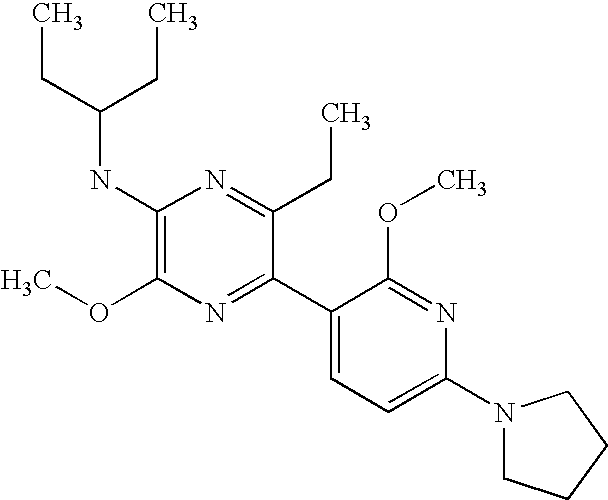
CCC(NC1=C(OC)N=C(C2=CC=C(N3CCCC3)N=C2OC)C(CC)=N1)CC
